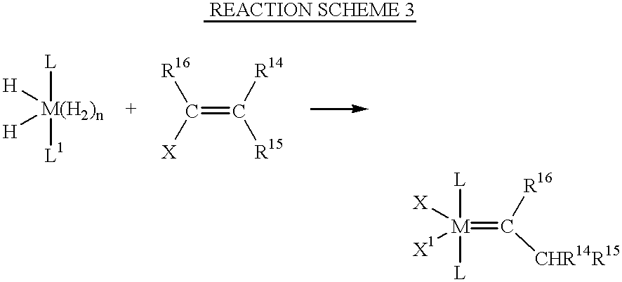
[REACTION SCHEME 3].[H][M(H2)n]([H])([L])[L1].[X][M]([X1])([L])([L])=C([R16])[CHR14R15].C(=C([R14])[R15])([R16])[X]
